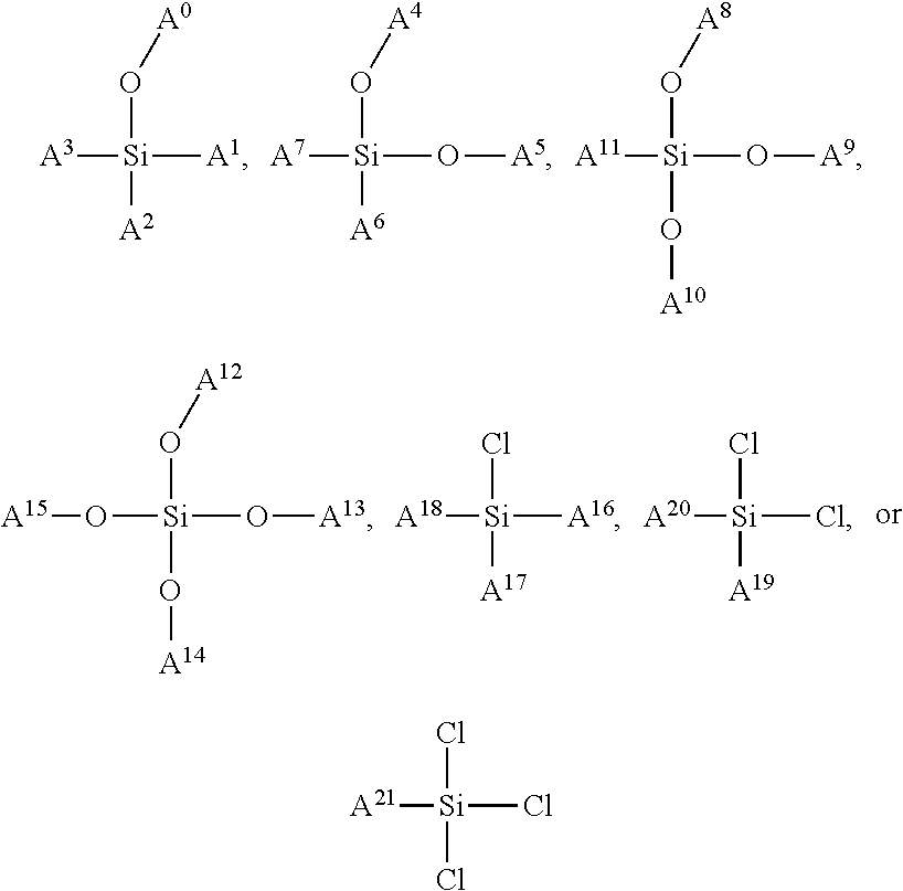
[A3][Si]([A1])(O[A0])[A2].[A7][Si](O[A5])(O[A4])[A6].[A11][Si](O[A9])(O[A8])O[A10].[Si](O[A13])(O[A12])(O[A14])O[A15].[Si]([A16])(Cl)([A17])[A18].[Si](Cl)(Cl)([A19])[A20].[Si](Cl)(Cl)(Cl)[A21]
